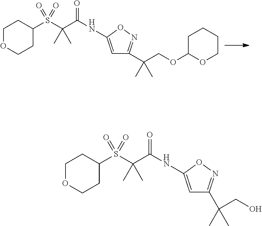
C1C(OCC(C)(C)C2=NOC(NC(C(S(C3CCOCC3)(=O)=O)(C)C)=O)=C2)OCCC1.C1=C(NC(C(S(C2CCOCC2)(=O)=O)(C)C)=O)ON=C1C(CO)(C)C
